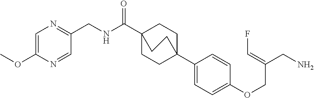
C1(C23CCC(C(NCC4=NC=C(OC)N=C4)=O)(CC2)CC3)=CC=C(OCC(CN)=CF)C=C1
